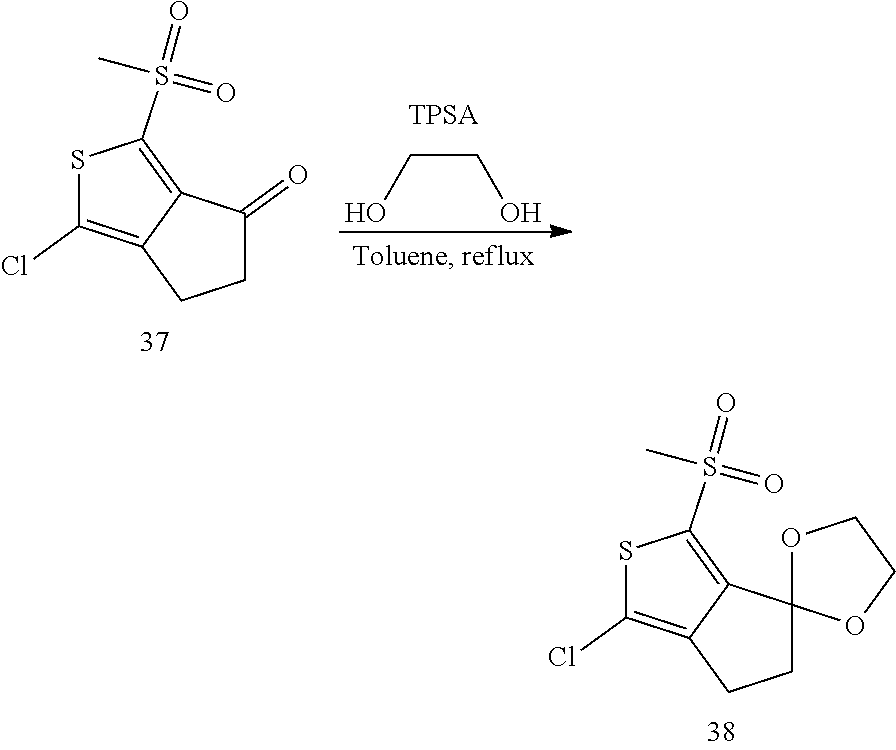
S1C(Cl)=C2C(=C1S(=O)(C)=O)C1(CC2)OCCO1.S1C(Cl)=C2C(=C1S(=O)(C)=O)C(=O)CC2.C(CO)O
